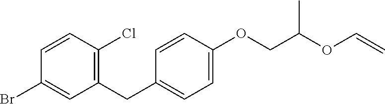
BrC1=CC(CC2=CC=C(OCC(OC=C)C)C=C2)=C(Cl)C=C1
